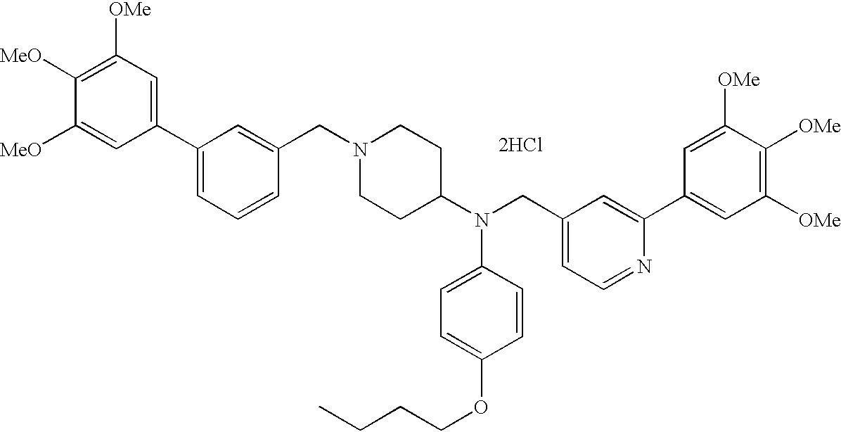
C1([OMe])=C([MeO])C([MeO])=CC(C2=CC=CC(CN3CCC(N(CC4=CC=NC(C5=CC([OMe])=C([OMe])C([OMe])=C5)=C4)C4=CC=C(OCCCC)C=C4)CC3)=C2)=C1.[2HCl]
